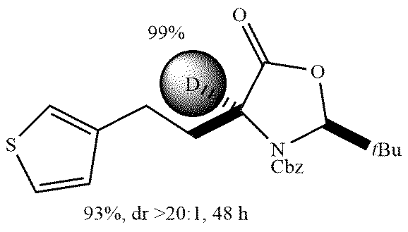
C1=C(CCC2([D])[NCbz]C([tBu])OC2=O)C=CS1
